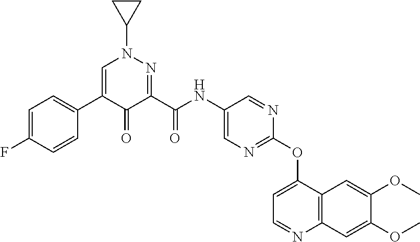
C1=C(F)C=CC(C2=CN(C3CC3)N=C(C(NC3=CN=C(OC4=CC=NC5=C4C=C(OC)C(OC)=C5)N=C3)=O)C2=O)=C1
